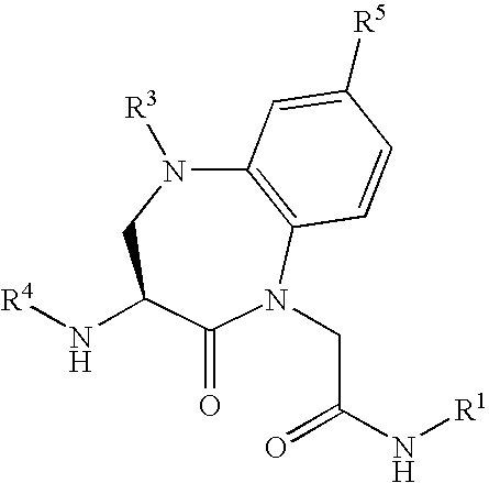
C12=C(N(CC(N[R1])=O)C(=O)C(N[R4])CN1[R3])C=CC([R5])=C2
